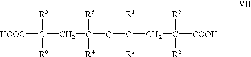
[HOOC]C(CC([Q]C(CC([R5])([R6])[COOH])([R1])[R2])([R3])[R4])([R5])[R6]
